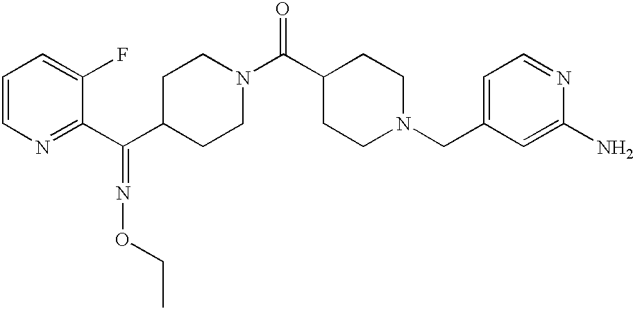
C1=CN=C(C(C2CCN(C(C3CCN(CC4=CC=NC(N)=C4)CC3)=O)CC2)=NOCC)C(F)=C1
